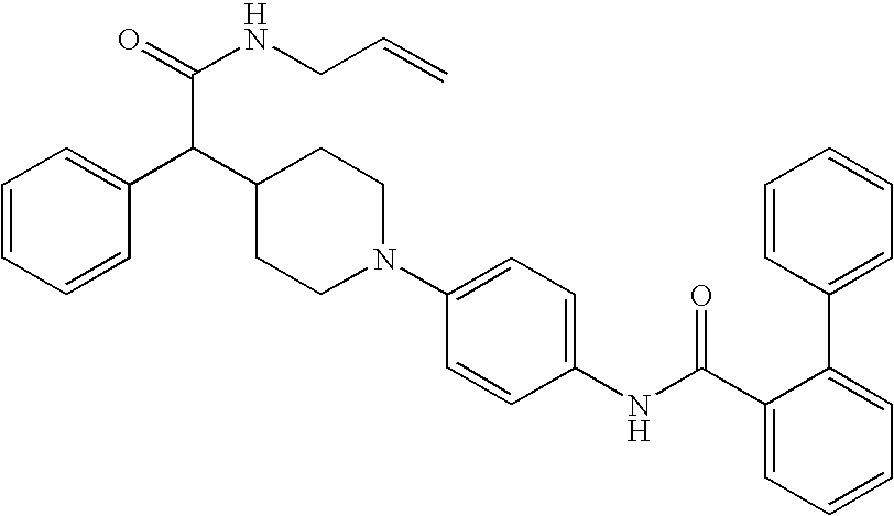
N1(C2=CC=C(NC(C3=CC=CC=C3C3=CC=CC=C3)=O)C=C2)CCC(C(C(NCC=C)=O)C2=CC=CC=C2)CC1
